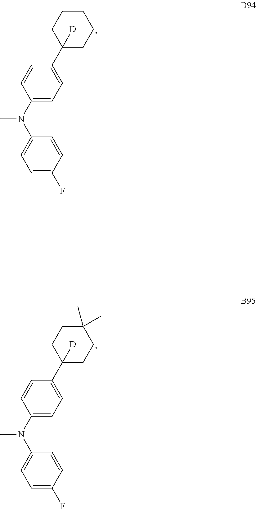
C1=C(F)C=CC(N(C2=CC=C(C3([D])CCCCC3)C=C2)C)=C1.C1=C(F)C=CC(N(C2=CC=C(C3([D])CCC(C)(C)CC3)C=C2)C)=C1
